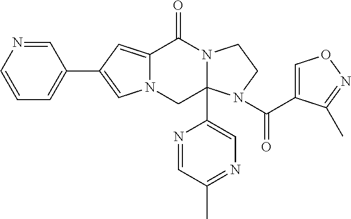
C12=CC(C3=CC=CN=C3)=CN1CC1(C3=CN=C(C)C=N3)N(C2=O)CCN1C(C1=CON=C1C)=O
